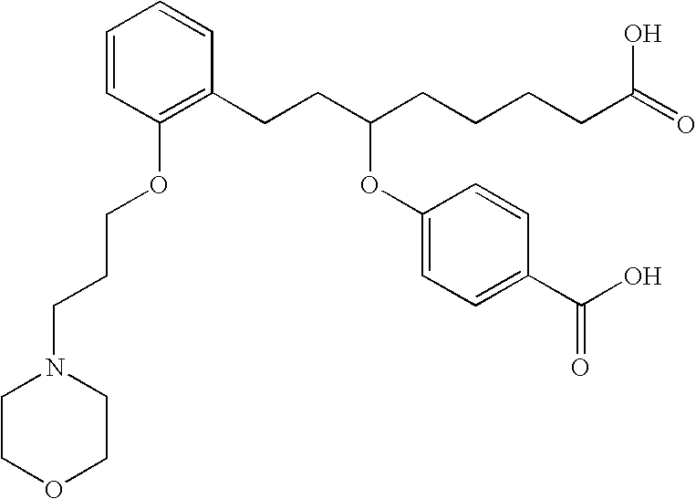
C1=CC(OCCCN2CCOCC2)=C(CCC(CCCCC(=O)O)OC2=CC=C(C(O)=O)C=C2)C=C1
